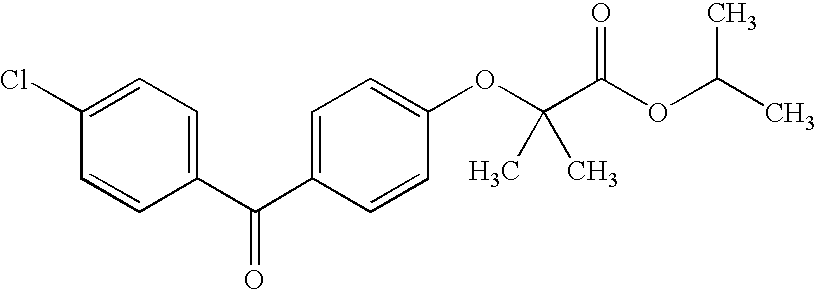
C1=CC(C(C2=CC=C(OC(C(OC(C)C)=O)(C)C)C=C2)=O)=CC=C1Cl
